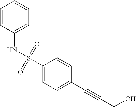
C1=CC(NS(C2=CC=C(C#CCO)C=C2)(=O)=O)=CC=C1
